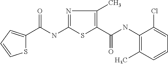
C(NC1=NC(C)=C(C(=O)NC2=C(C)C=CC=C2Cl)S1)(C1=CC=CS1)=O
